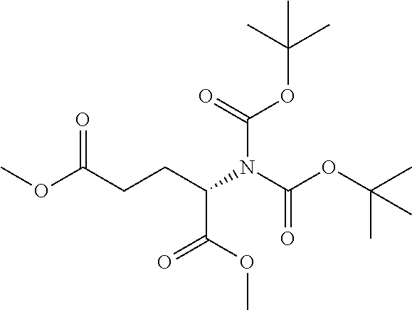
COC(CCC(N(C(OC(C)(C)C)=O)C(=O)OC(C)(C)C)C(OC)=O)=O
